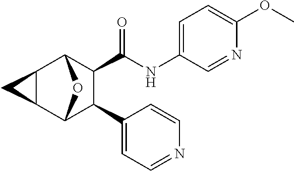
N1=CC(NC(C2C(C3=CC=NC=C3)C3OC2C2C3C2)=O)=CC=C1OC
